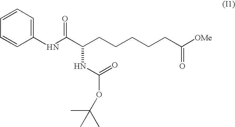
C1=CC(NC(C(CCCCCC([OMe])=O)NC(=O)OC(C)(C)C)=O)=CC=C1
